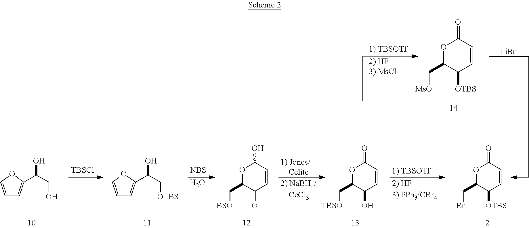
C1=COC(C(CO)O)=C1.[TBSCl].C1=COC(C(C[OTBS])O)=C1.[NBS].O.O1C(C[TBSO])C(=O)C=CC1O.[1) Jones/    Celite].[2) NaBH4/    CeCl3].O1C(C[TBSO])C(O)C=CC1=O.O1C(CBr)C([OTBS])C=CC1=O.[1) TBSOTf].[2) HF3) PPh3/CBr4].O1C(C[MsO])C([OTBS])C=CC1=O.[LiBr].[1) TBSOTf].[2) HF3) MsCl]
